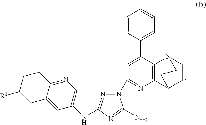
C12=NC=C(NC3=NN(C4=NC5=C(C(C6=CC=CC=C6)=C4)N4CCC5CC4)C(N)=N3)C=C1CC([R1])CC2
